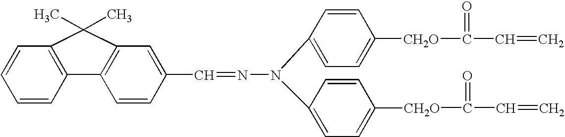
C1=C(N(C2=CC=C([CH2O]C(=O)C=C)C=C2)N=CC2=CC3=C(C=C2)C2=C(C=CC=C2)C3(C)C)C=CC([CH2O]C(=O)C=C)=C1
